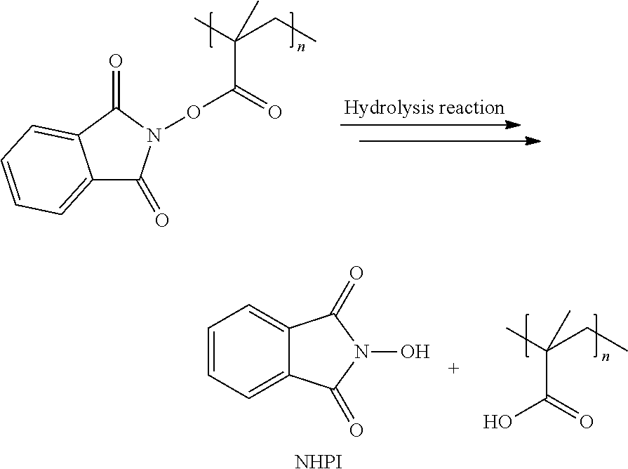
C12=CC=CC=C1C(=O)N(OC(=O)C(C)(CC)C)C2=O.C1=CC=C2C(=C1)C(=O)N(O)C2=O.[NHPI].C(C(=O)O)(C)(CC)C
